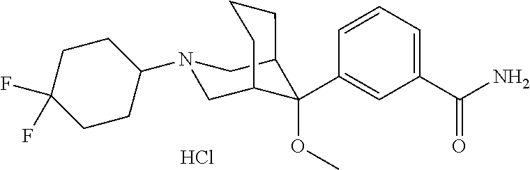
C1(C(N)=O)=CC=CC(C2(OC)C3CN(C4CCC(F)(F)CC4)CC2CCC3)=C1.Cl
